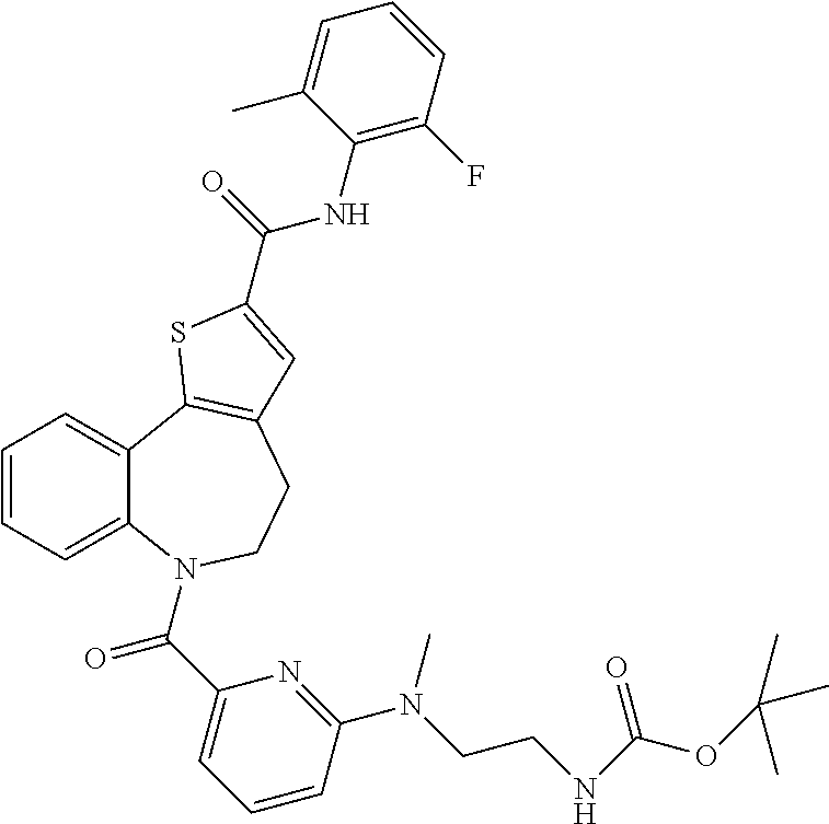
C1=CC=C2C(=C1)C1=C(CCN2C(C2=CC=CC(N(CCNC(OC(C)(C)C)=O)C)=N2)=O)C=C(C(NC2=C(F)C=CC=C2C)=O)S1
